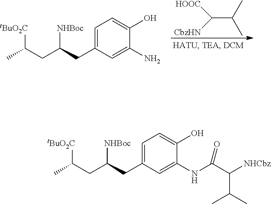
C1=C(CC(CC(C)[tBuO2C])[NHBoc])C=C(N)C(O)=C1.C(C(C)C)([CbzHN])[HOOC].C1=C(CC(CC(C)[tBuO2C])[NHBoc])C=C(NC(C([NHCbz])C(C)C)=O)C(O)=C1
